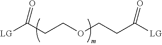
[LG]C(CCOCCC([LG])=O)=O
